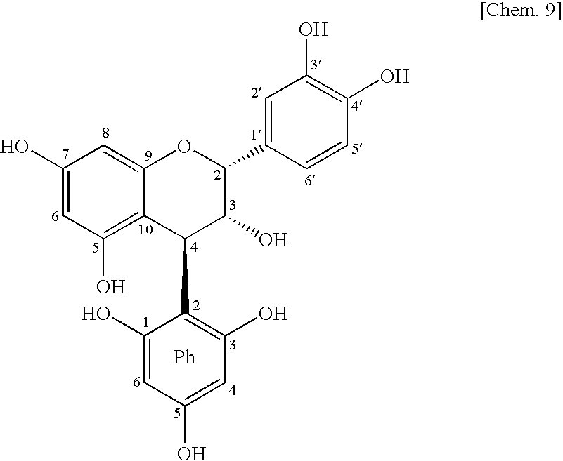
C1(O)=CC(O)=C2C(=C1)OC(C1=CC(O)=C(O)C=C1)C(O)C2C1=C(O)C=C(O)C=C1O
